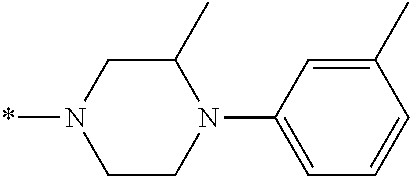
C1CN(C2=CC=CC(C)=C2)C(C)CN1*
